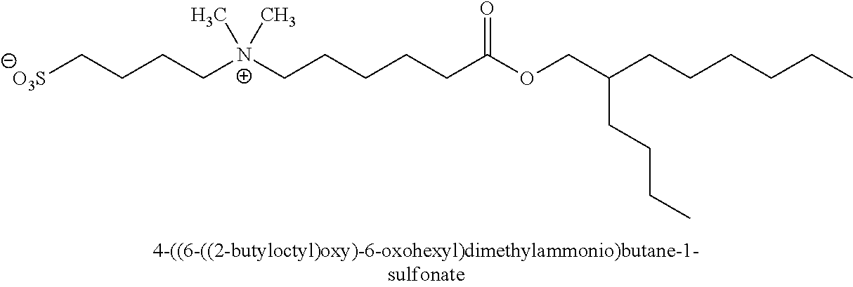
C([N+](CCCCCC(OCC(CCCCCC)CCCC)=O)(C)C)CCC[O3S]
